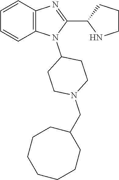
C12=C(C=CC=C1)N=C(C1NCCC1)N2C1CCN(CC2CCCCCCC2)CC1
